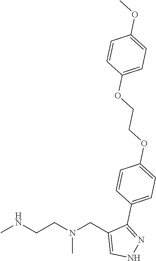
CNCCN(CC1=CNN=C1C1=CC=C(OCCOC2=CC=C(OC)C=C2)C=C1)C
